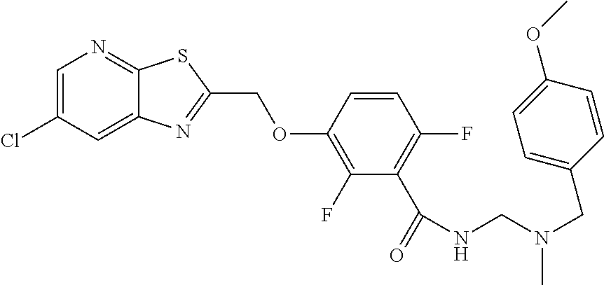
C12=CC(Cl)=CN=C1SC(COC1=C(F)C(C(=O)NCN(CC3=CC=C(OC)C=C3)C)=C(F)C=C1)=N2
